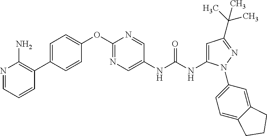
C1(OC2=NC=C(NC(NC3=CC(C(C)(C)C)=NN3C3=CC=C4C(=C3)CCC4)=O)C=N2)=CC=C(C2=C(N)N=CC=C2)C=C1
